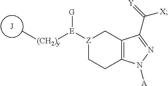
[J].C[(CH2)y][E]([Z]1CC2=C(CC1)N([A])N=C2C(=[Y])[X])[G]
